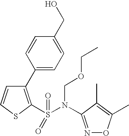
C1(C2=CC=C(CO)C=C2)=C(S(N(C2=NOC(C)=C2C)COCC)(=O)=O)SC=C1
